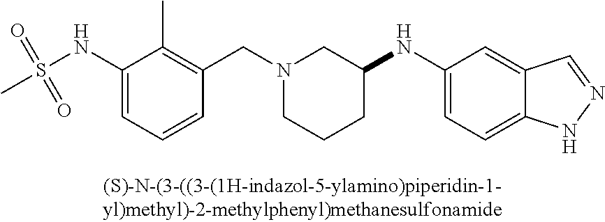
C(N1CCCC(NC2=CC=C3C(=C2)C=NN3)C1)C1=C(C)C(NS(C)(=O)=O)=CC=C1
